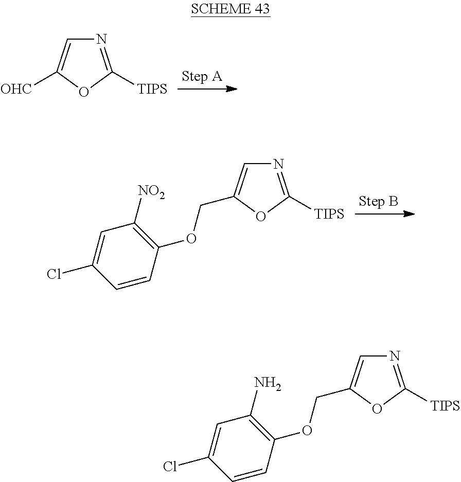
N1=C([TIPS])OC([OHC])=C1.N1=C([TIPS])OC(COC2=C([NO2])C=C(Cl)C=C2)=C1.N1=C([TIPS])OC(COC2=C(N)C=C(Cl)C=C2)=C1
